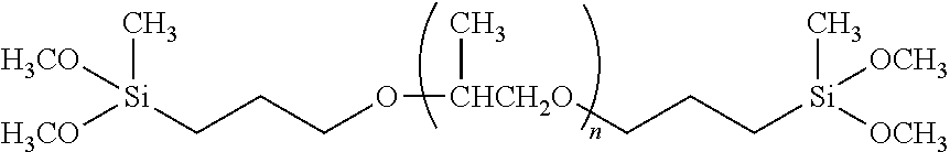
[H3CO][Si](CCCO[CHCH2O](C)CCC[Si](C)([OCH3])[OCH3])(C)[H3CO]
